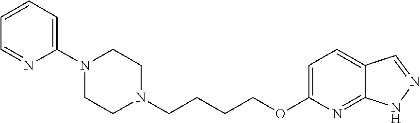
C1N(C2=CC=CC=N2)CCN(CCCCOC2=CC=C3C(=N2)NN=C3)C1
